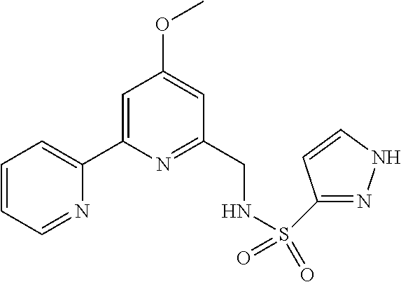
C1=CC=NC(C2=CC(OC)=CC(CNS(=O)(=O)C3=NNC=C3)=N2)=C1
